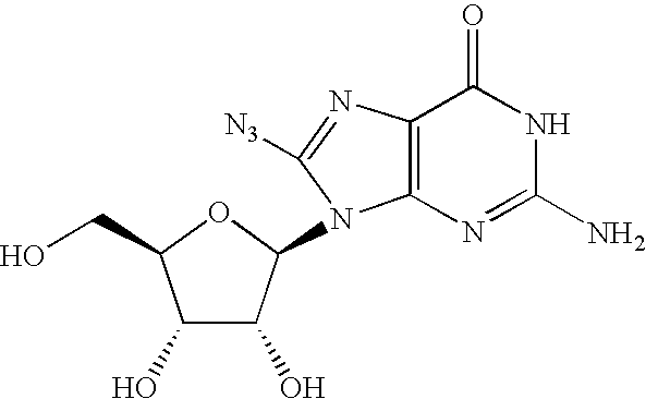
C1(O)C(O)C(N2C3=C(N=C2[N3])C(=O)NC(N)=N3)OC1CO
